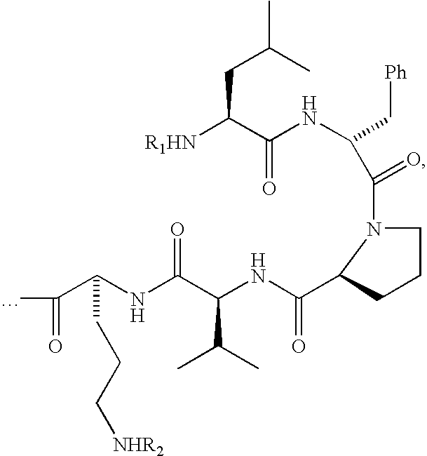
CC(C(NC(C(NC(C1CCCN1C(=O)C(C[Ph])NC(C([R1HN])CC(C)C)=O)=O)C(C)C)=O)CCC[NHR2])=O
